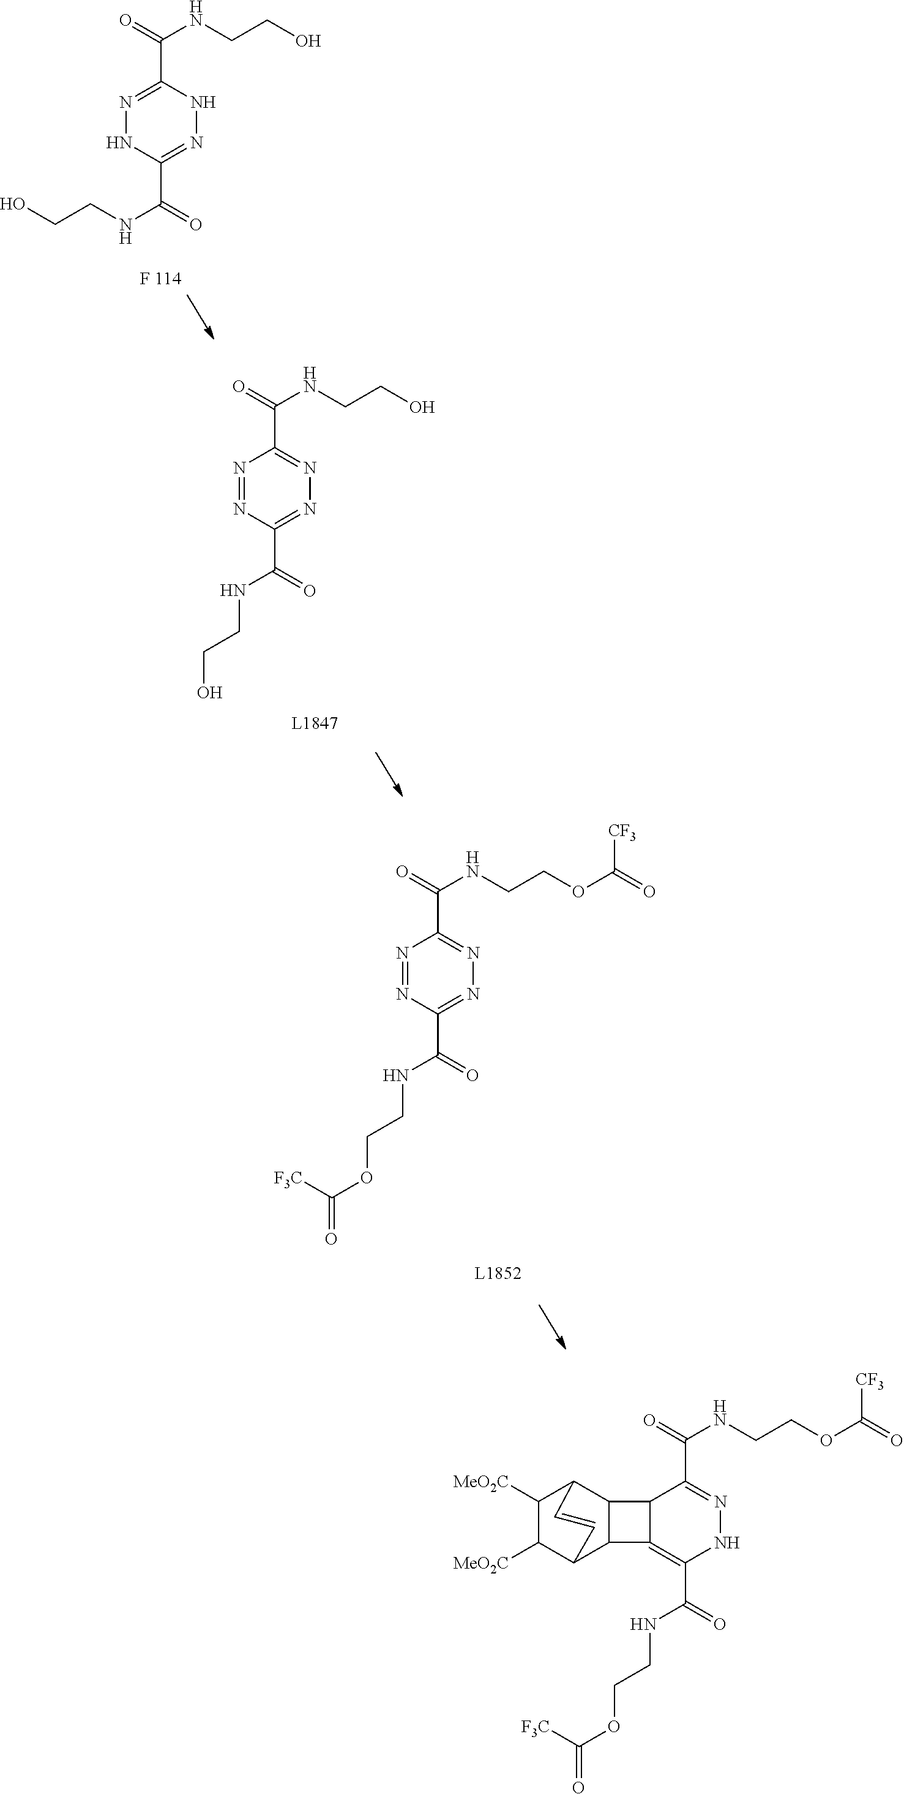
O=C(NCCO)C1=NNC(C(=O)NCCO)=NN1.O=C(NCCO)C1=NN=C(C(=O)NCCO)N=N1.O=C(NCCOC(=O)[CF3])C1=NN=C(C(=O)NCCOC(=O)[F3C])N=N1.O=C(NCCOC(=O)[CF3])C1=NNC(C(=O)NCCOC(=O)[F3C])=C2C1C1C2C2C([MeO2C])C([MeO2C])C1C=C2
